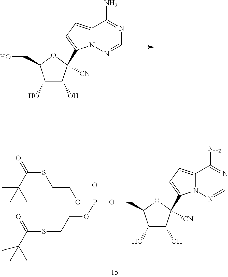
C1(O)C(O)C([CN])(C2=CC=C3N2N=CN=C3N)OC1CO.C1(O)C(O)C([CN])(C2=CC=C3N2N=CN=C3N)OC1COP(=O)(OCCSC(=O)C(C)(C)C)OCCSC(=O)C(C)(C)C
